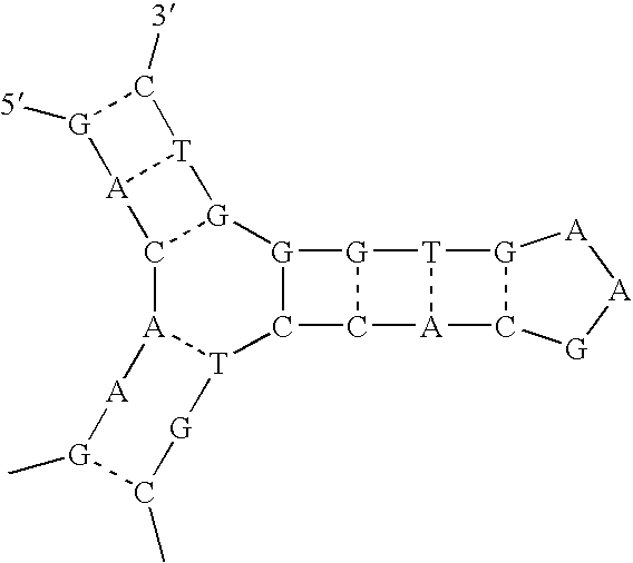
C12[A]3[T](C4[G]([G]1[T]1[A]2[G]([5])C1[3])[G]1C4[A]2[T]1[G]1C2[G][A][A]1)[G]C(C)[G](C)[A]3
